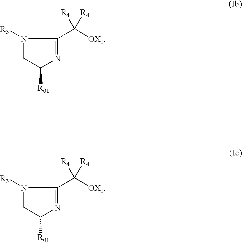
N1([R3])CC([R01])N=C1C([OX1])([R4])[R4].N1([R3])CC([R01])N=C1C([OX1])([R4])[R4]
